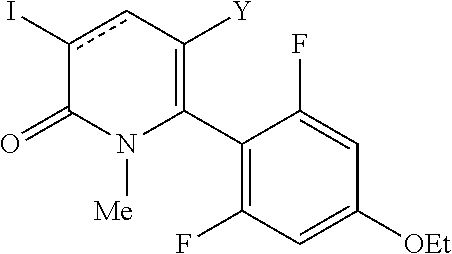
C1(C2=C([Y])cc(I)C(=O)N2[Me])=C(F)C=C([OEt])C=C1F
